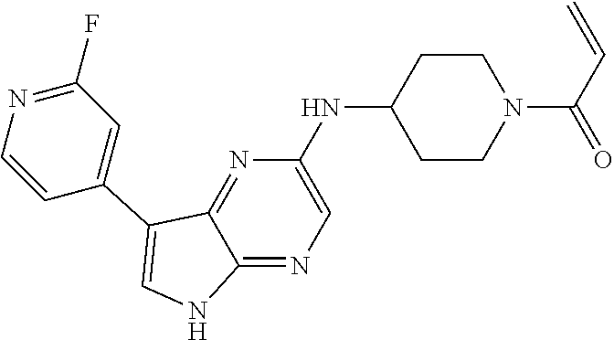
C1CN(C(C=C)=O)CCC1NC1=CN=C2C(=N1)C(C1=CC(F)=NC=C1)=CN2
